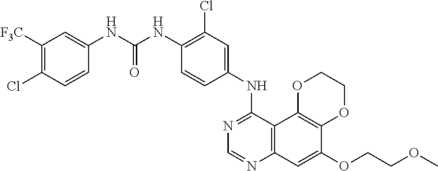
C12=C(C3=C(C=C1OCCOC)N=CN=C3NC1=CC(Cl)=C(NC(NC3=CC([F3C])=C(Cl)C=C3)=O)C=C1)OCCO2
